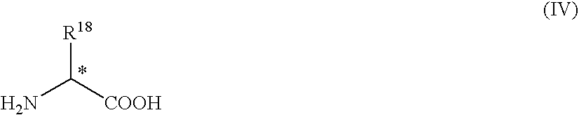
[R18]C([COOH])N
